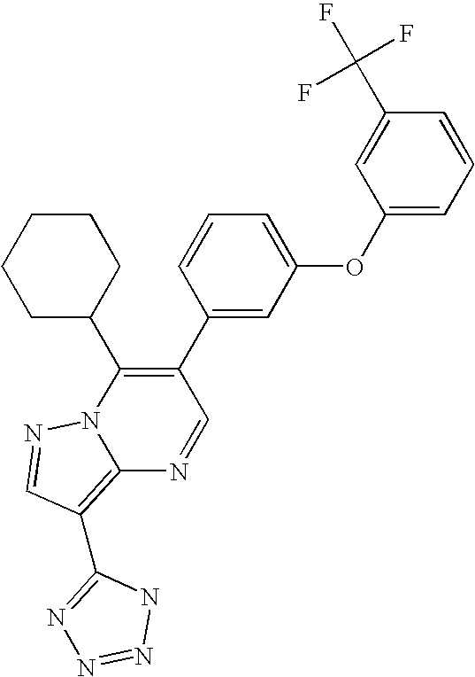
C12=C(C3=NN=NN3)C=NN1C(C1CCCCC1)=C(C1=CC(OC3=CC=CC(C(F)(F)F)=C3)=CC=C1)C=N2
